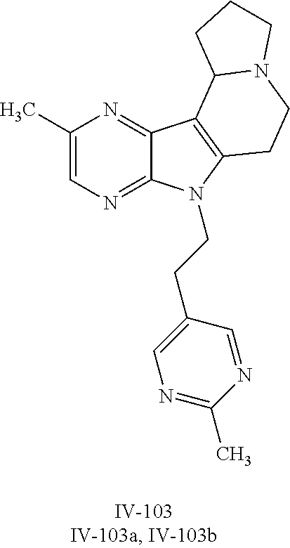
C1(C)=CN=C2C(=N1)C1=C(N2CCC2=CN=C(C)N=C2)CCN2C1CCC2
